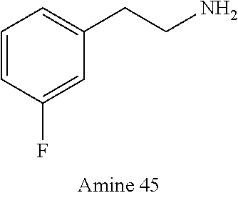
C1(F)=CC(CCN)=CC=C1
